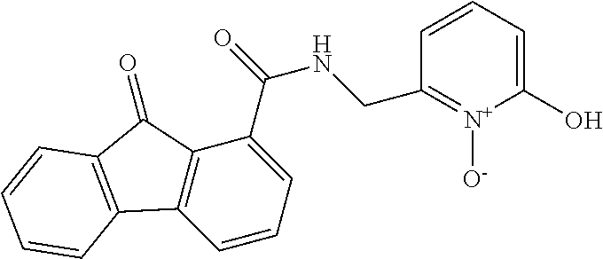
C1=CC=C(C(NCC2=[N+]([O-])C(O)=CC=C2)=O)C2=C1C1=C(C2=O)C=CC=C1
